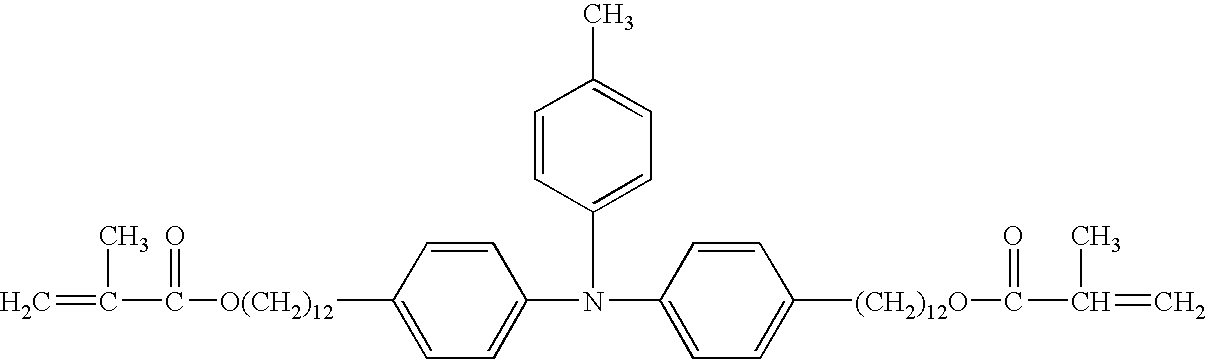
C1=C(N(C2=CC=C([(CH2)12O]C(=O)C(=C)C)C=C2)C2=CC=C(C)C=C2)C=CC([O(CH2)12]C(=O)C(=C)C)=C1
